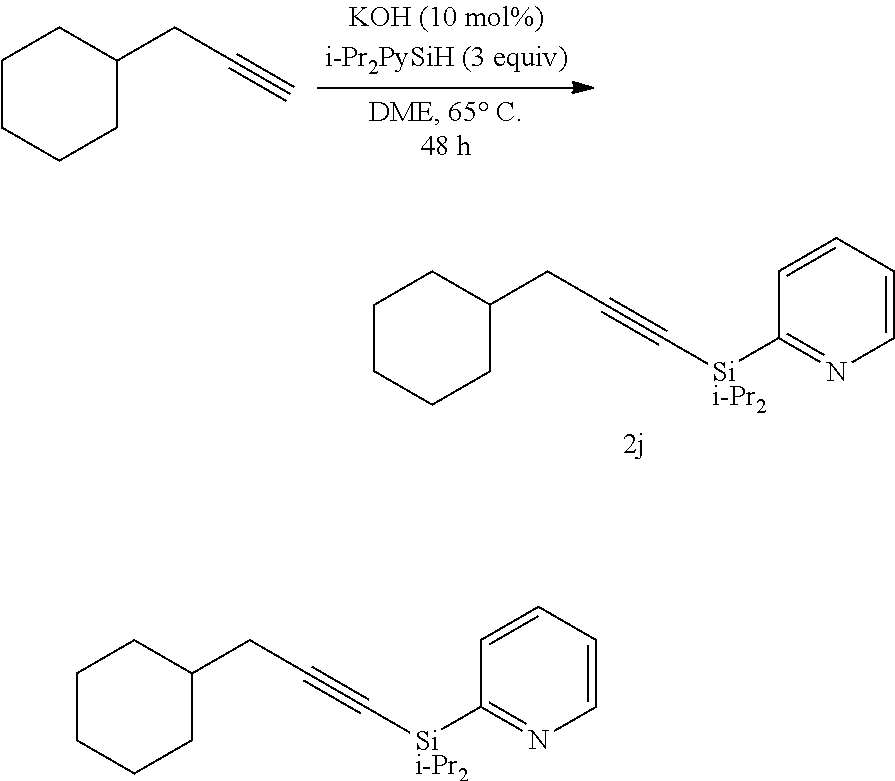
C1CCCC(CC#C[Sii-Pr2]C2=NC=CC=C2)C1.C1CCCC(CC#C)C1.C1CCCC(CC#C[Sii-Pr2]C2=NC=CC=C2)C1
